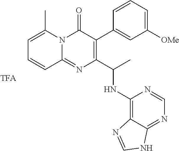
C1=C(C)N2C(=NC(C(C)NC3=C4C(=NC=N3)NC=N4)=C(C3=CC([OMe])=CC=C3)C2=O)C=C1
